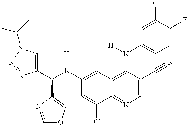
C1(N(C(C2=CN(C(C)C)N=N2)C2=COC=N2)[H])=CC2=C(N(C3=CC=C(F)C(Cl)=C3)[H])C(C#N)=CN=C2C(Cl)=C1
